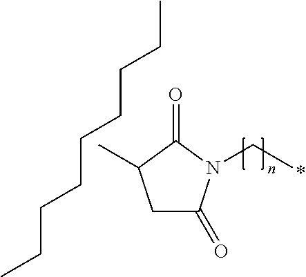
C1C(=O)N(C*)C(=O)C1C.C(CCCCCCC)C
